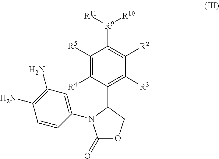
C1(=O)OCC(C2=C([R3])C([R2])=C([R9]([R11])[R10])C([R5])=C2[R4])N1C1=CC(N)=C(N)C=C1
